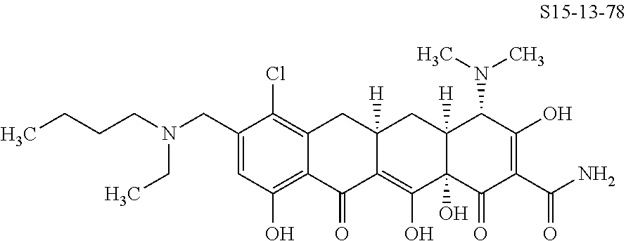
N(CC1=CC(O)=C2C(=C1Cl)CC1([H])C(=C(O)C3(O)C([H])(C1)C(N(C)C)C(O)=C(C(N)=O)C3=O)C2=O)(CCCC)CC
